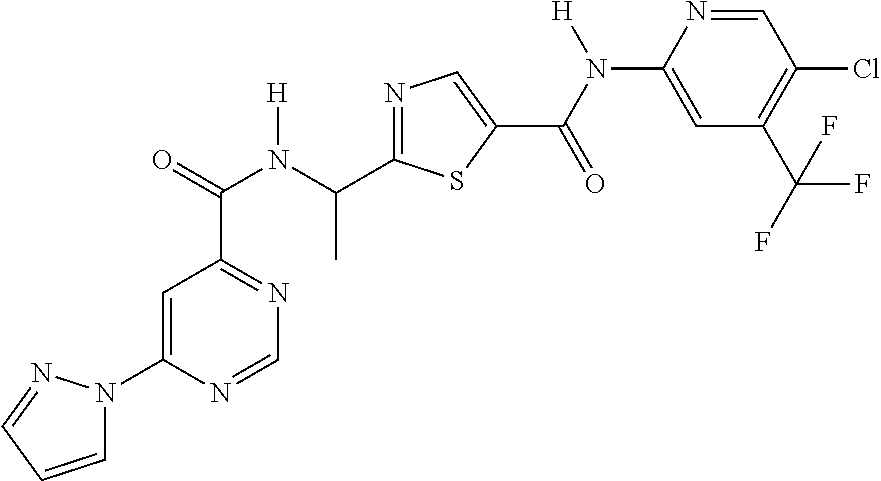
C1=C(N2C=CC=N2)N=CN=C1C(N(C(C1=NC=C(C(=O)N(C2=CC(C(F)(F)F)=C(Cl)C=N2)[H])S1)C)[H])=O
